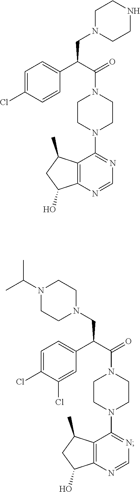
C1=C(Cl)C=CC(C(CN2CCNCC2)C(N2CCN(C3=NC=NC4=C3C(C)CC4O)CC2)=O)=C1.C1=C(Cl)C(Cl)=CC(C(CN2CCN(C(C)C)CC2)C(N2CCN(C3=NC=NC4=C3C(C)CC4O)CC2)=O)=C1
